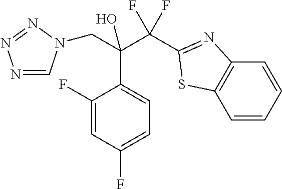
N1=CN(CC(C2=CC=C(F)C=C2F)(C(F)(F)C2=NC3=C(C=CC=C3)S2)O)N=N1
